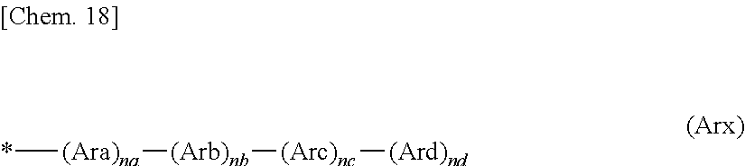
*[(Ara)na][(Arb)nb][(Arc)nc][(Ard)nd]
